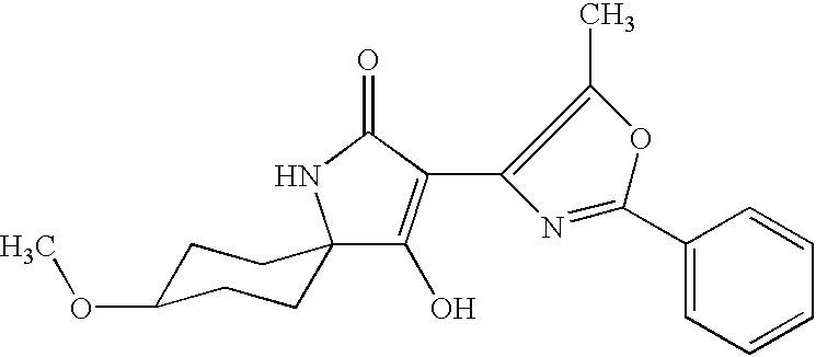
C1(C2=NC(C3=C(O)C4(NC3=O)CCC(OC)CC4)=C(C)O2)=CC=CC=C1
